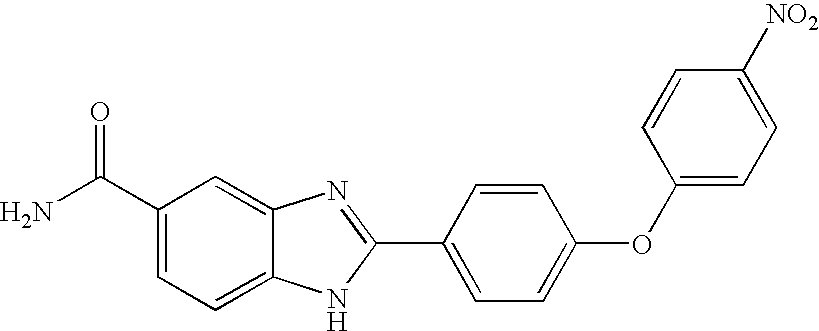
C1(C(N)=O)=CC=C2C(=C1)N=C(C1=CC=C(OC3=CC=C([NO2])C=C3)C=C1)N2
